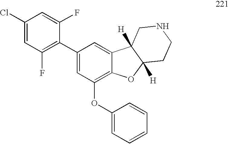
C1(Cl)=CC(F)=C(C2=CC(OC3=CC=CC=C3)=C3C(=C2)C2([H])C([H])(O3)CCNC2)C(F)=C1
